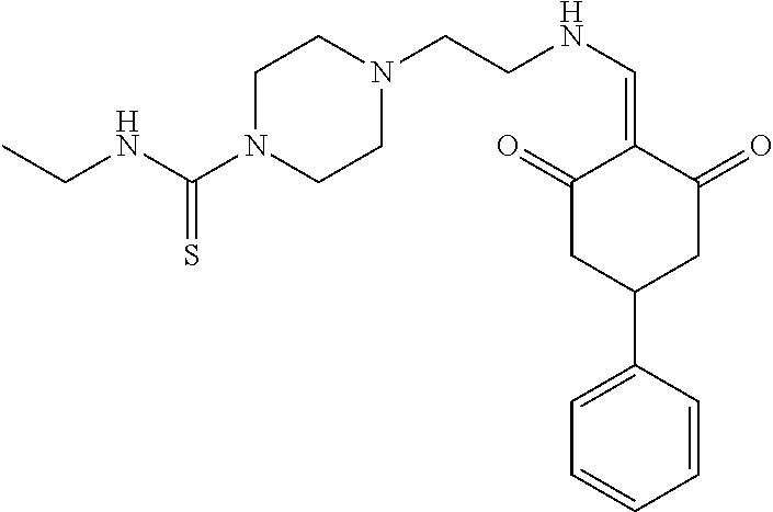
C(NC(N1CCN(CCNC=C2C(=O)CC(C3=CC=CC=C3)CC2=O)CC1)=S)C
